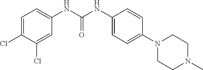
C1=C(Cl)C(Cl)=CC(NC(NC2=CC=C(N3CCN(C)CC3)C=C2)=O)=C1
